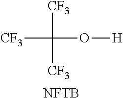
[CF3]C([CF3])(O[H])[CF3].[NFTB]
